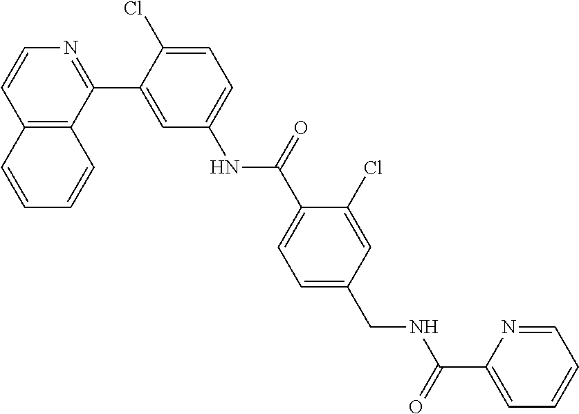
C12=C(C(C3=CC(NC(C4=CC=C(CNC(C5=CC=CC=N5)=O)C=C4Cl)=O)=CC=C3Cl)=NC=C1)C=CC=C2
